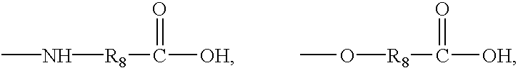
CN[R8]C([OH])=O.CO[R8]C([OH])=O
